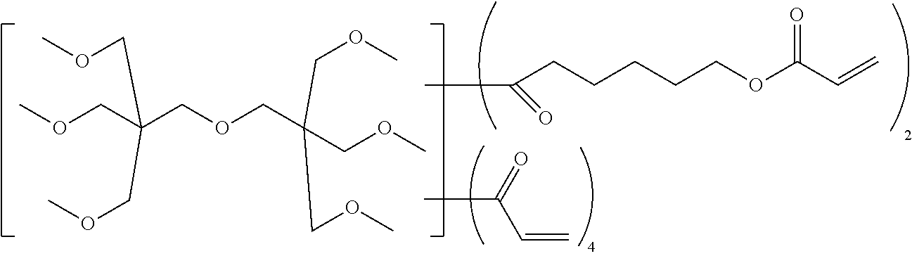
CC(=O)C=C.CC(CCCCCOC(C=C)=O)=O.COCC(COCC(COC)(COC)COC)(COC)COC
